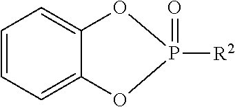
C1=CC=C2C(=C1)OP([R2])(=O)O2
